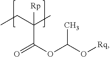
CCC(C)([Rp])C(OC(O[Rq])C)=O
